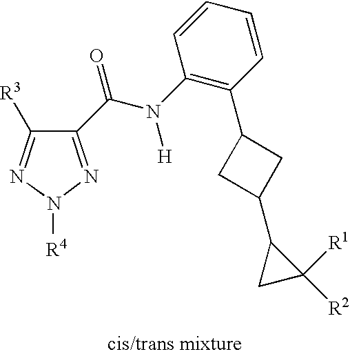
C1([R3])=NN([R4])N=C1C(N(C1=C(C2CC(C3CC3([R2])[R1])C2)C=CC=C1)[H])=O
